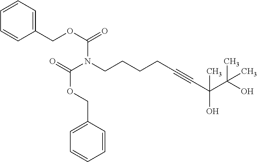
C1(COC(=O)N(CCCCC#CC(O)(C(C)(O)C)C)C(=O)OCC2=CC=CC=C2)=CC=CC=C1
